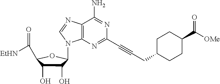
C12=C(N=CN1C1C(O)C(O)C(C(=O)[EtHN])O1)C(N)=NC(C#CCC1CCC(C(=O)[OMe])CC1)=N2
